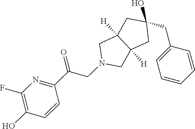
O=C(CN1CC2([H])C([H])(C1)CC(O)(CC1=CC=CC=C1)C2)C1=NC(F)=C(O)C=C1
